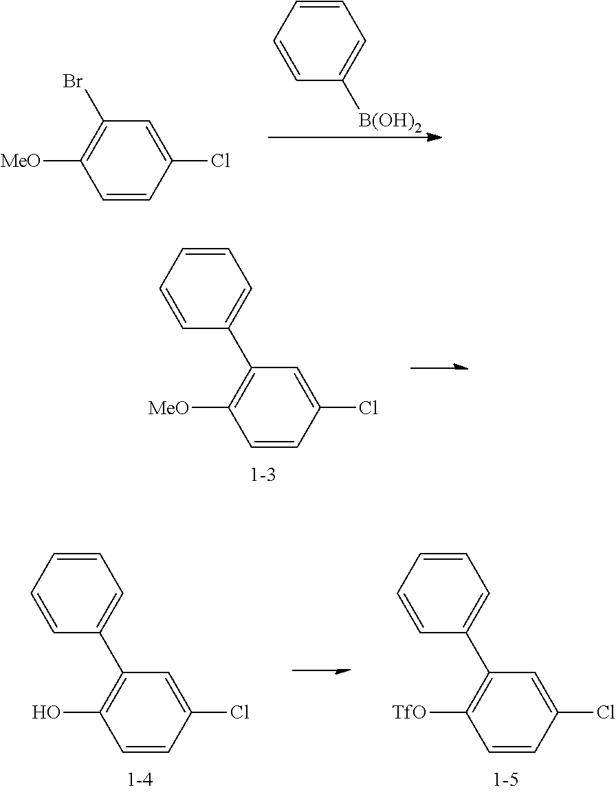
C1=CC(Cl)=CC(Br)=C1[MeO].C1=CC=CC([B(OH)2])=C1.C1=CC(Cl)=CC(C2=CC=CC=C2)=C1[MeO].C1=CC(Cl)=CC(C2=CC=CC=C2)=C1O.C1=CC(Cl)=CC(C2=CC=CC=C2)=C1[TfO]
